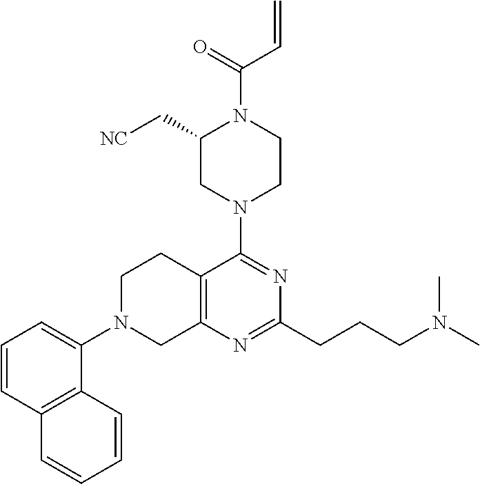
C12=C(N=C(CCCN(C)C)N=C1N1CCN(C(C=C)=O)C(C[NC])C1)CN(C1=CC=CC3=C1C=CC=C3)CC2
